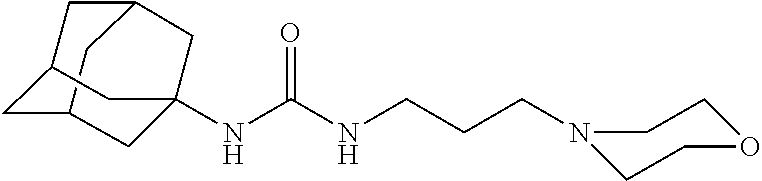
C12CC3CC(C1)CC(NC(NCCCN1CCOCC1)=O)(C3)C2
